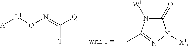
[A][L1]ON=C([Q])[T].N1([W1])C(=O)N([X1])N=C1C
